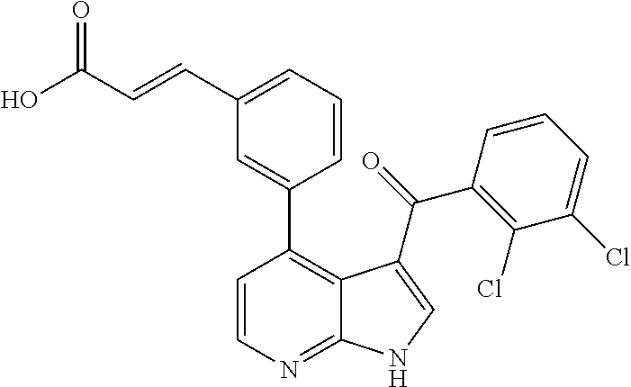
OC(C=CC1=CC=CC(C2=C3C(=NC=C2)NC=C3C(=O)C2=C(Cl)C(Cl)=CC=C2)=C1)=O
